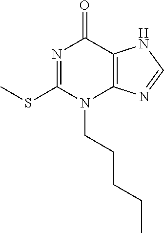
N1=C(SC)N(CCCCC)C2=C(C1=O)NC=N2
